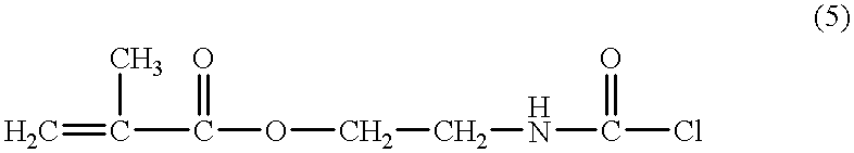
C=C(C(OCCNC(Cl)=O)=O)C
